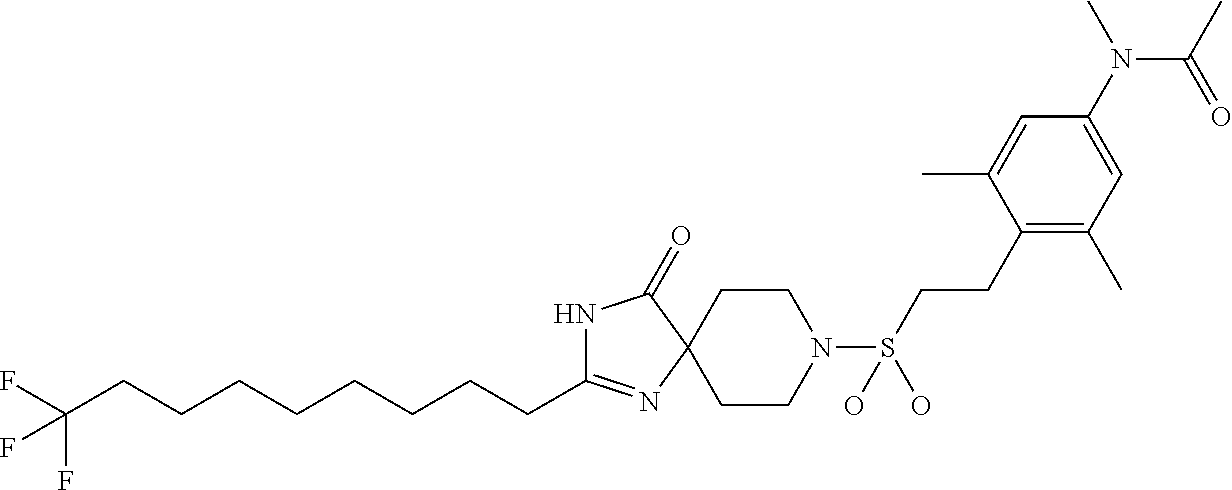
C(C1=NC2(C(=O)N1)CCN(S(CCC1=C(C)C=C(N(C)C(=O)C)C=C1C)(O)O)CC2)CCCCCCCC(F)(F)F
